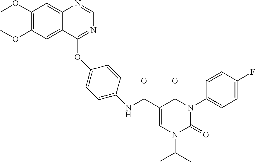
C1(OC)=C(OC)C=C2C(=C1)N=CN=C2OC1=CC=C(NC(C2=CN(C(C)C)C(=O)N(C3=CC=C(F)C=C3)C2=O)=O)C=C1
